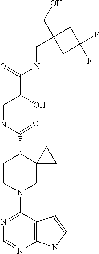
N1=C(N2CC3(C(C(NCC(O)C(NCC4(CO)CC(F)(F)C4)=O)=O)CC2)CC3)C2=C(N=C1)NC=C2
